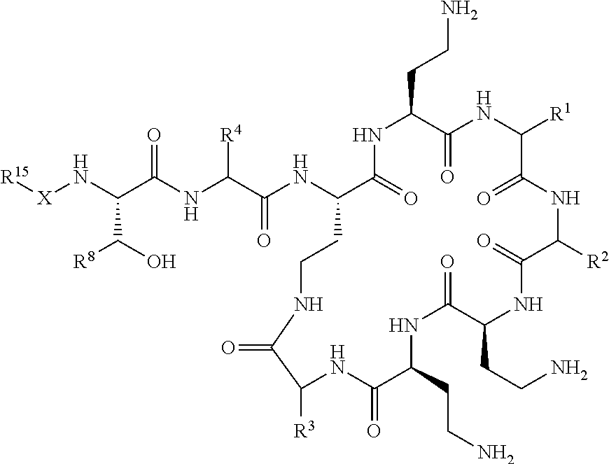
N(C(C(NC(C(NC1C(=O)NC(CCN)C(=O)NC([R1])C(=O)NC([R2])C(=O)NC(CCN)C(=O)NC(CCN)C(=O)NC([R3])C(=O)NCC1)=O)[R4])=O)C(O)[R8])[X][R15]
